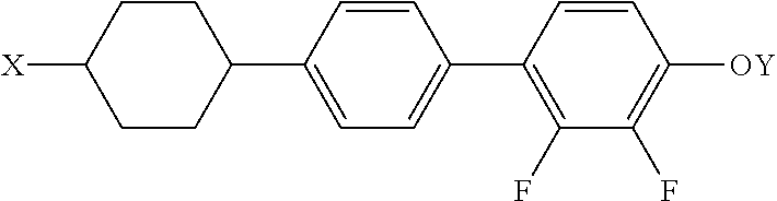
[X]C1CCC(C2=CC=C(C3=C(F)C(F)=C([OY])C=C3)C=C2)CC1
